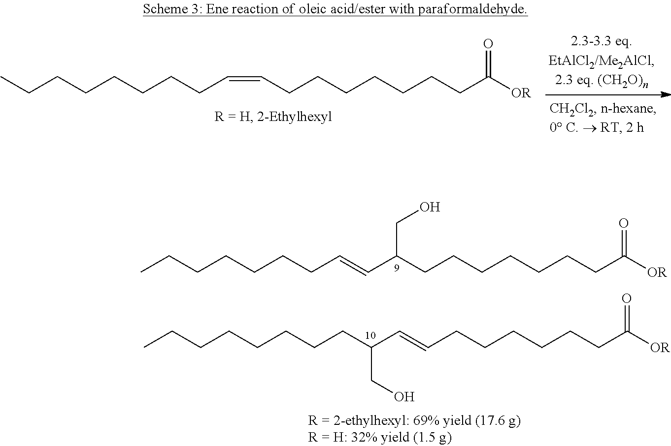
C(CC=CCCCCCCCC([OR])=O)CCCCCC.C(=CC(CCCCCCCC([OR])=O)CO)CCCCCCC.C(CC(C=CCCCCCCC([OR])=O)CO)CCCCCC
